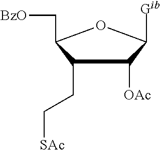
C1(CC[SAc])C([OAc])C([Gib])OC1C[BzO]
